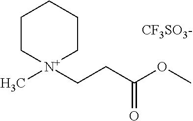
C1C[N+](CCC(OC)=O)(C)CCC1.[CF3SO3-]
